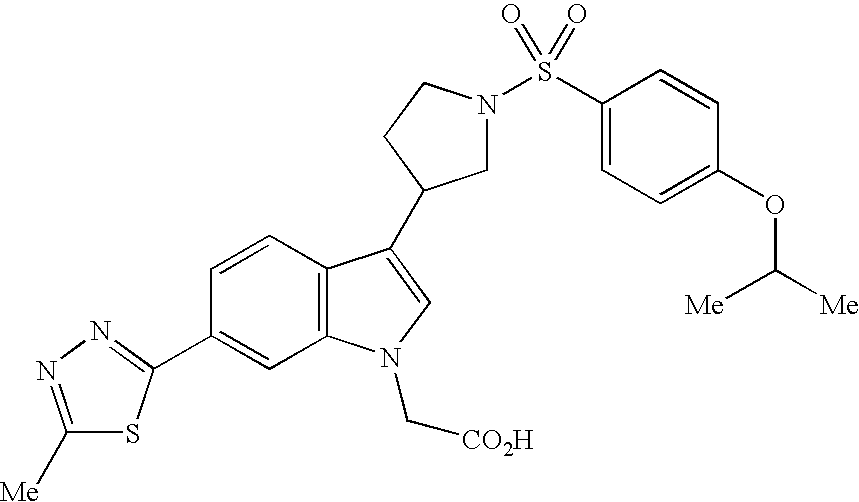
C1N(S(C2=CC=C(OC([Me])[Me])C=C2)(=O)=O)CCC1C1=CN(C[CO2H])C2=C1C=CC(C1=NN=C([Me])S1)=C2
